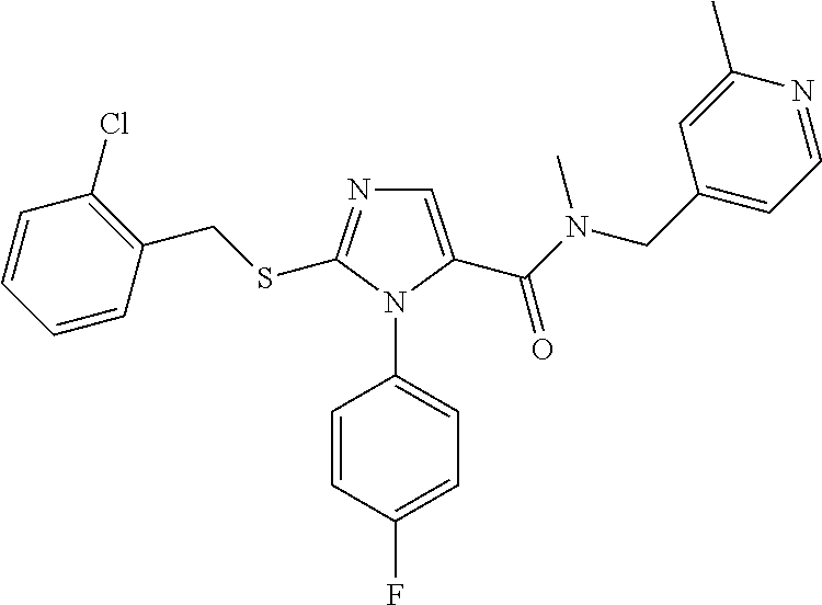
C1=C(C(N(CC2=CC=NC(C)=C2)C)=O)N(C2=CC=C(F)C=C2)C(SCC2=C(Cl)C=CC=C2)=N1
